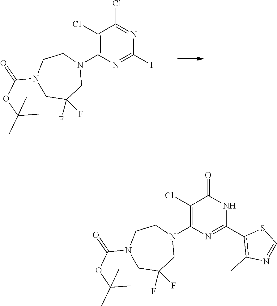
C1(Cl)=C(N2CCN(C(=O)OC(C)(C)C)CC(F)(F)C2)N=C(I)N=C1Cl.C1(Cl)=C(N2CCN(C(=O)OC(C)(C)C)CC(F)(F)C2)N=C(C2=C(C)N=CS2)NC1=O
